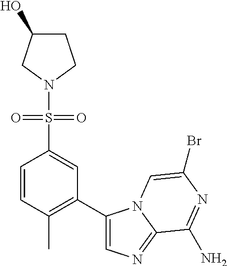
C1=CC(C)=C(C2=CN=C3N2C=C(Br)N=C3N)C=C1S(N1CCC(O)C1)(=O)=O
